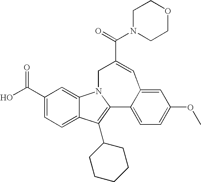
N1(C(=O)C2=CC3=CC(OC)=CC=C3C3=C(C4CCCCC4)C4=CC=C(C(=O)O)C=C4N3C2)CCOCC1
